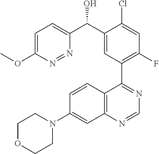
C1OCCN(C2=CC3=C(C=C2)C(C2=C(F)C=C(Cl)C(C(C4=CC=C(OC)N=N4)O)=C2)=NC=N3)C1
